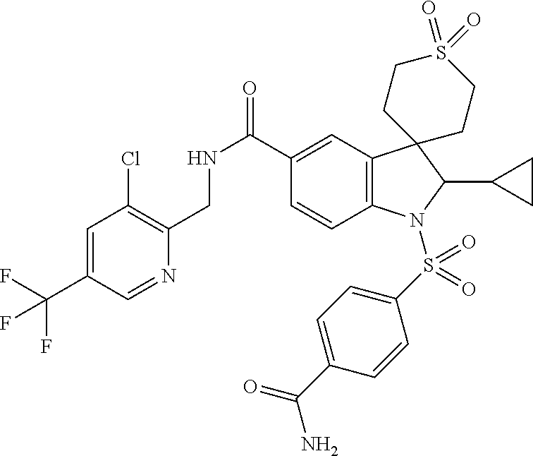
C1=C(C(F)(F)F)C=NC(CNC(=O)C2=CC3=C(C=C2)N(S(C2=CC=C(C(N)=O)C=C2)(=O)=O)C(C2CC2)C32CCS(=O)(=O)CC2)=C1Cl
